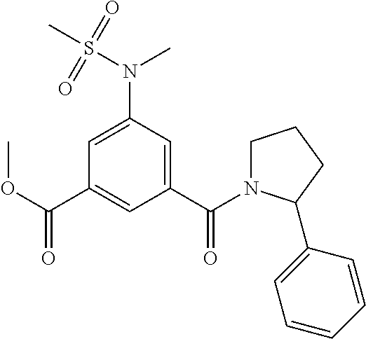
O(C(C1=CC(C(=O)N2CCCC2C2=CC=CC=C2)=CC(N(S(C)(=O)=O)C)=C1)=O)C
